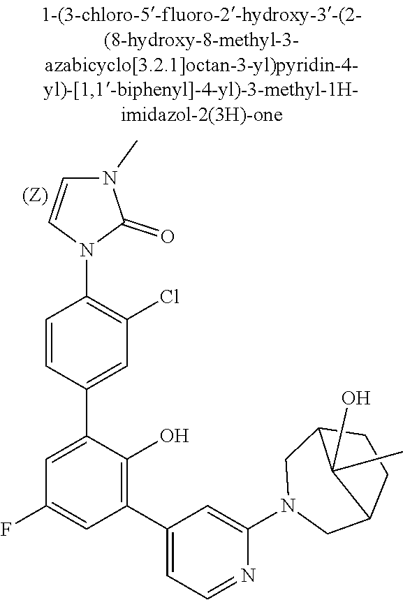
C1(O)(C)C2CN(C3=CC(C4=C(O)C(C5=CC(Cl)=C(N6C=CN(C)C6=O)C=C5)=CC(F)=C4)=CC=N3)CC1CC2
